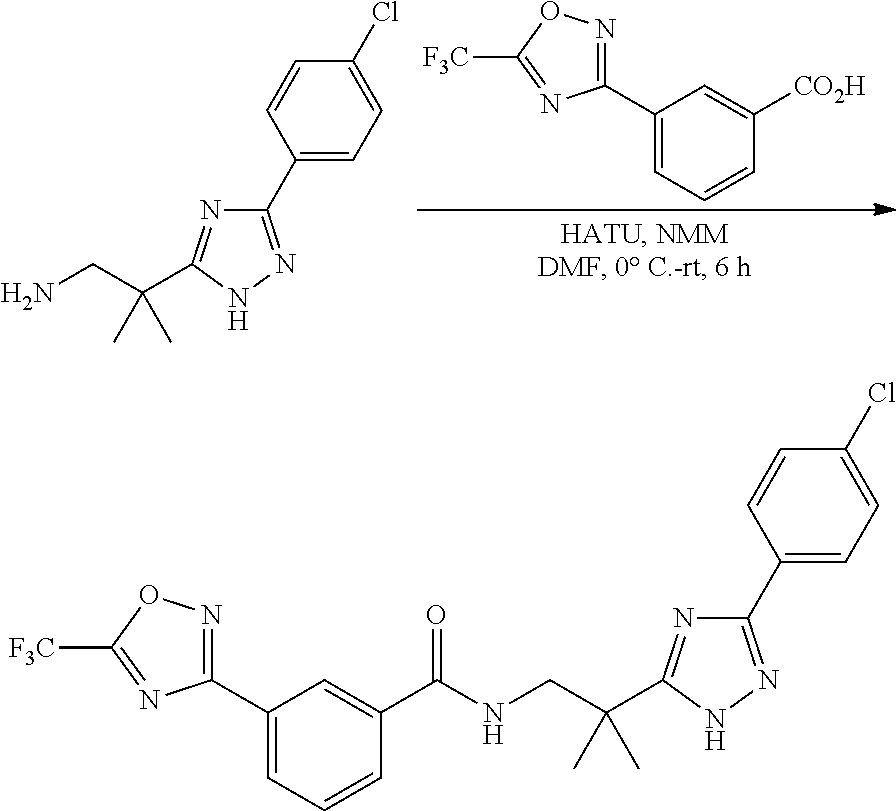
[CO2H]C1=CC(C2=NOC([F3C])=N2)=CC=C1.C1(C2=CC=C(Cl)C=C2)=NNC(C(CN)(C)C)=N1.C1(C2=CC=C(Cl)C=C2)=NNC(C(CNC(C2=CC(C3=NOC([F3C])=N3)=CC=C2)=O)(C)C)=N1
